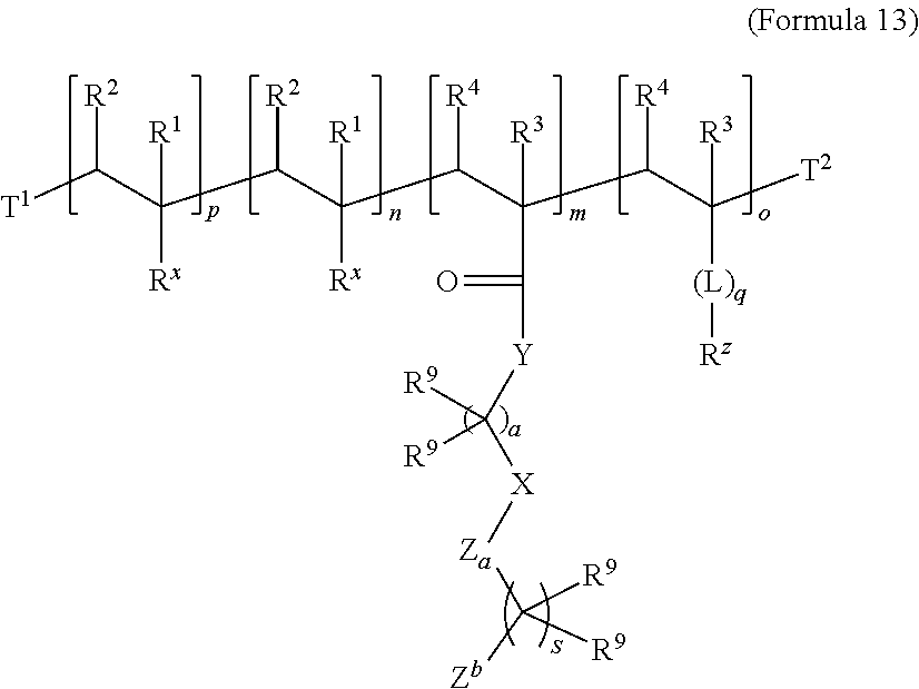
[T1]C(C(C(C(C(C(C(C([T2])([R3])[(L)q][Rz])[R4])([R3])C([Y]C([X][Za]C([Zb])([R9])[R9])([R9])[R9])=O)[R4])([R1])[Rx])[R2])([R1])[Rx])[R2]
